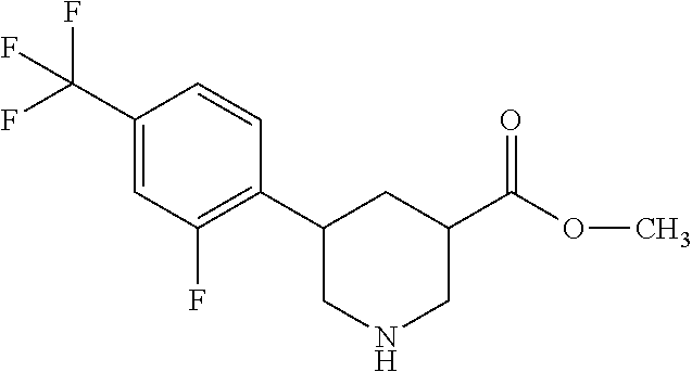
C1(C2CNCC(C(=O)OC)C2)=C(F)C=C(C(F)(F)F)C=C1
